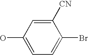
C1(O)=CC=C(Br)C([CN])=C1
